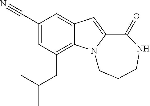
C1(C#N)=CC(CC(C)C)=C2C(=C1)C=C1N2CCCNC1=O
